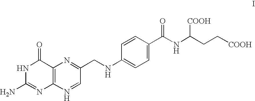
C12=C(N=CC(CNC3=CC=C(C(NC(CC[COOH])[COOH])=O)C=C3)=N1)N=C(N)NC2=O
